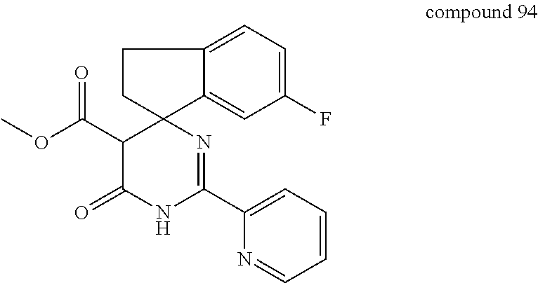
C1=C2C3(CCC2=CC=C1F)C(C(OC)=O)C(=O)NC(C1=CC=CC=N1)=N3
